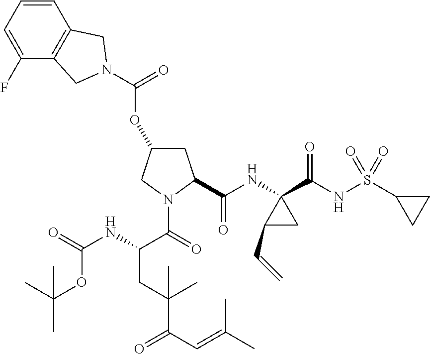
O(C1CC(C(NC2(C(NS(C3CC3)(=O)=O)=O)C(C=C)C2)=O)N(C(=O)C(NC(=O)OC(C)(C)C)CC(C(C=C(C)C)=O)(C)C)C1)C(=O)N1CC2=C(C=CC=C2F)C1
